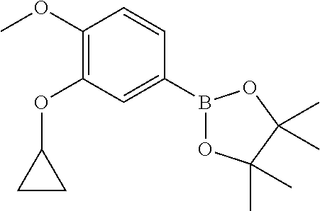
B1(C2=CC(OC3CC3)=C(OC)C=C2)OC(C)(C)C(C)(C)O1
